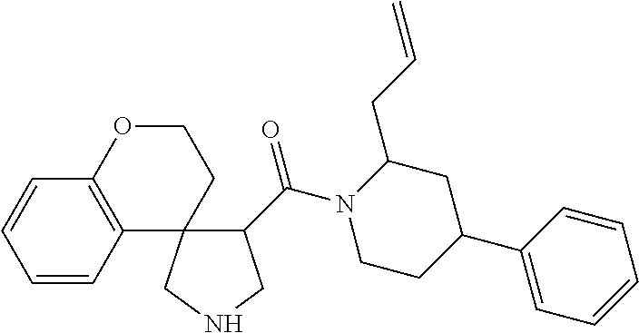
C1(C(N2C(CC=C)CC(C3=CC=CC=C3)CC2)=O)C2(CNC1)CCOC1=C2C=CC=C1
